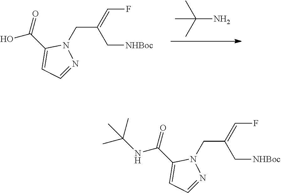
C(N)(C)(C)C.C1(C(=O)O)=CC=NN1CC(=CF)C[NHBoc].C1(C(=O)NC(C)(C)C)=CC=NN1CC(=CF)C[NHBoc]
